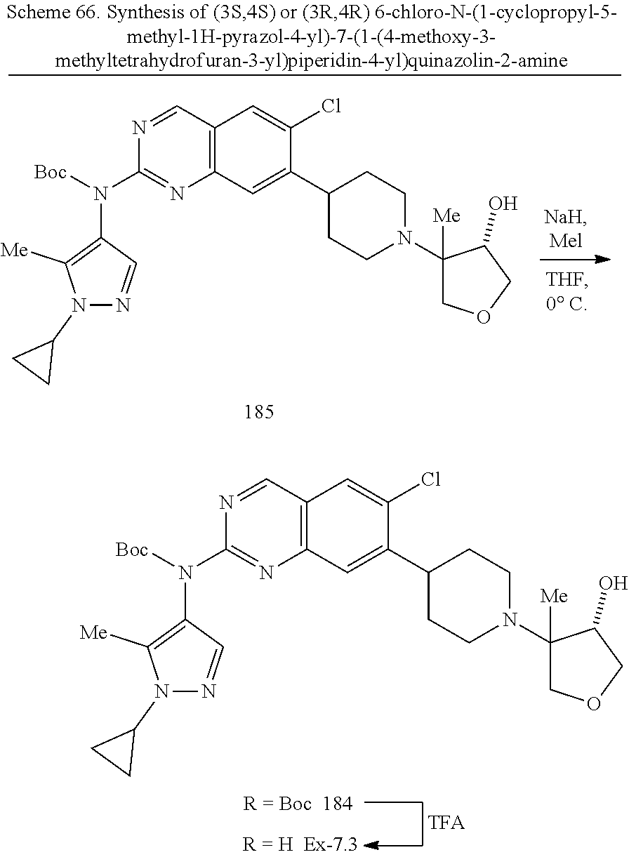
C12=C(N=C(N([Boc])C3=C([Me])N(C4CC4)N=C3)N=C1)C=C(C1CCN(C3([Me])COCC3O)CC1)C(Cl)=C2.C12=C(N=C(N([Boc])C3=C([Me])N(C4CC4)N=C3)N=C1)C=C(C1CCN(C3([Me])COCC3O)CC1)C(Cl)=C2
